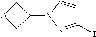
C1(I)=NN(C2COC2)C=C1
